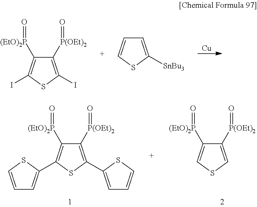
C1([P(OEt)2]=O)=C(I)SC(I)=C1[(EtO)2P]=O.C1=C([SnBu3])SC=C1.[Cu].C1([P(OEt)2]=O)=CSC=C1[(EtO)2P]=O.C1=CSC(C2=C([(EtO)2P]=O)C([P(OEt)2]=O)=C(C3=CC=CS3)S2)=C1
